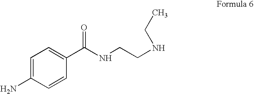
C1=C(N)C=CC(C(NCCNCC)=O)=C1
